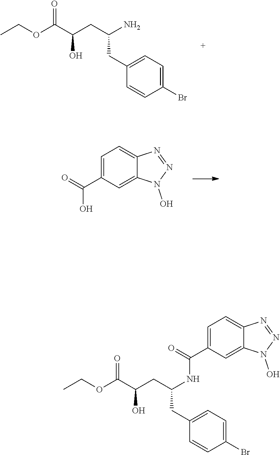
CCOC(C(CC(N)CC1=CC=C(Br)C=C1)O)=O.C1=C(C(=O)O)C=C2C(=C1)N=NN2O.CCOC(C(CC(NC(=O)C1=CC=C2C(=C1)N(O)N=N2)CC1=CC=C(Br)C=C1)O)=O
